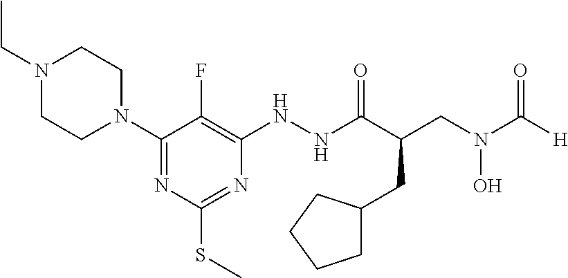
C1(N2CCN(CC)CC2)=NC(SC)=NC(NNC(C(CN(C([H])=O)O)CC2CCCC2)=O)=C1F
